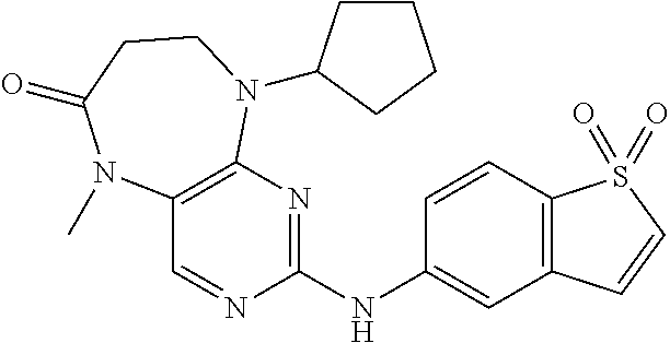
C1(NC2=NC3=C(C=N2)N(C)C(=O)CCN3C2CCCC2)=CC2=C(C=C1)S(=O)(=O)C=C2
